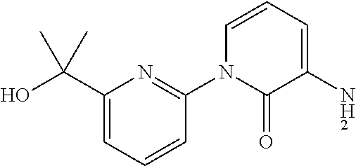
OC(C1=CC=CC(N2C(=O)C(N)=CC=C2)=N1)(C)C
